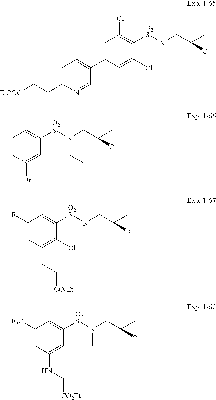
C1=C(C2=CC=C(CC[EtOOC])N=C2)C=C(Cl)C([O2S]N(CC2OC2)C)=C1Cl.C1=CC(Br)=CC([O2S]N(CC2OC2)CC)=C1.C1(F)=CC(CC[CO2Et])=C(Cl)C([O2S]N(CC2OC2)C)=C1.C1([F3C])=CC(NC[CO2Et])=CC([O2S]N(CC2OC2)C)=C1
